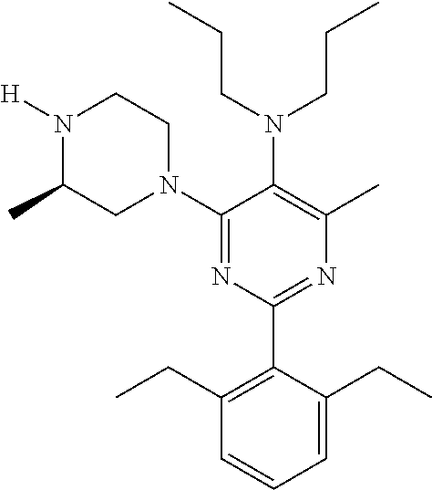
C1(N2CCN([H])C(C)C2)=NC(C2=C(CC)C=CC=C2CC)=NC(C)=C1N(CCC)CCC
